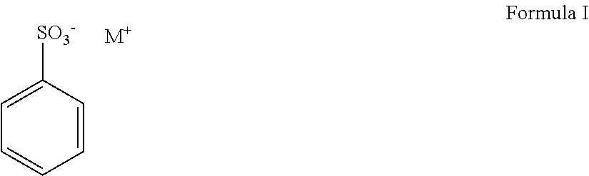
C1([SO3-])=CC=CC=C1.[M+]
